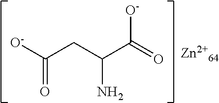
[O-]C(CC(C(=O)[O-])N)=O.[Zn2+64]
